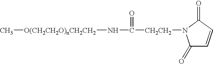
[O(CH2CH2O)nCH2CH2](C)NC([CH2CH2]N1C(=O)C=CC1=O)=O
